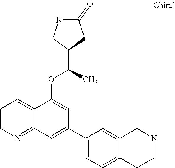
C12=NC=CC=C1C(OC(C)C1CC(=O)NC1)=CC(C1=CC=C3C(=C1)CNCC3)=C2
